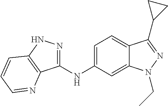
C1(NC2=CC=C3C(=C2)N(CC)N=C3C2CC2)=NNC2=C1N=CC=C2
